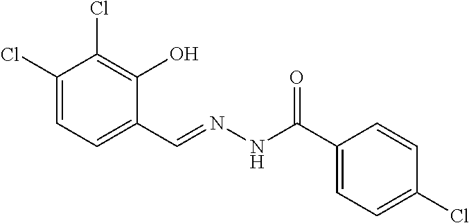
C1(Cl)=CC=C(C=NNC(C2=CC=C(Cl)C=C2)=O)C(O)=C1Cl
